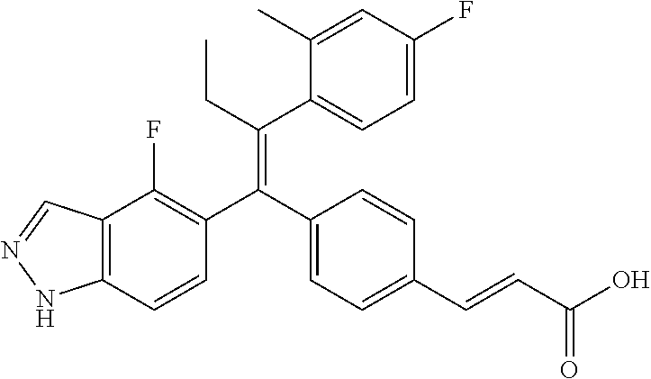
C12=C(C=CC(C(C3=CC=C(C=CC(O)=O)C=C3)=C(CC)C3=CC=C(F)C=C3C)=C1F)NN=C2
